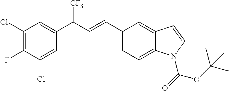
C1(Cl)=C(F)C(Cl)=CC(C(C=CC2=CC=C3C(=C2)C=CN3C(=O)OC(C)(C)C)[CF3])=C1
